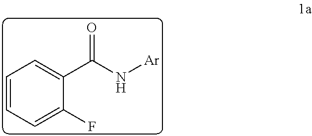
C1=CC=C(F)C(C(N[Ar])=O)=C1
